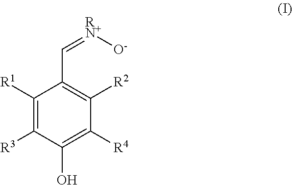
C1([R1])=C([R3])C(O)=C([R4])C([R2])=C1C=[RN+][O-]
